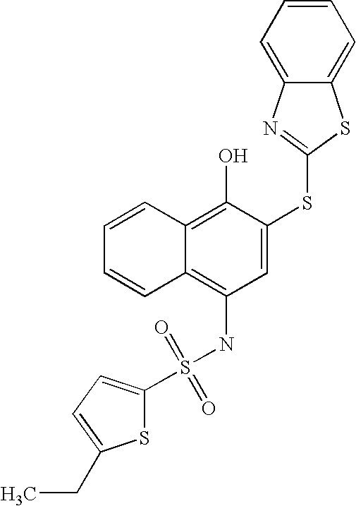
C1=CC=CC2=C(O)C(SC3=NC4=CC=CC=C4S3)=CC(NS(=O)(=O)C3=CC=C(CC)S3)=C12
